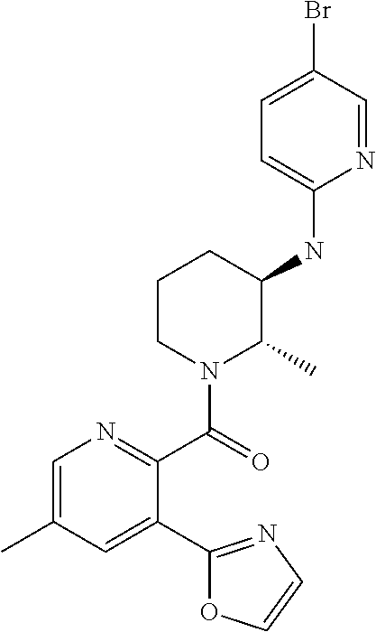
C1=C(C)C=C(C2=NC=CO2)C(C(=O)N2C(C)C(NC3=CC=C(Br)C=N3)CCC2)=N1
